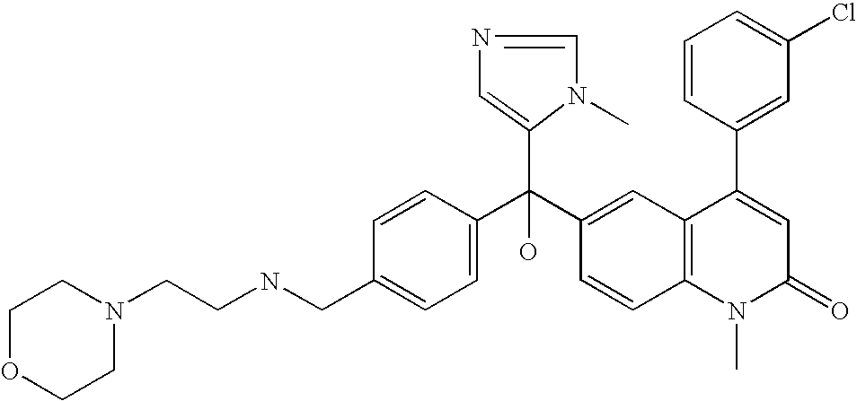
C1=C(CNCCN2CCOCC2)C=CC(C(C2=CC3=C(C=C2)N(C)C(=O)C=C3C2=CC(Cl)=CC=C2)(C2=CN=CN2C)O)=C1
